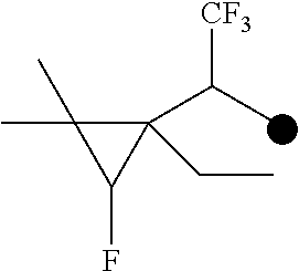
C1(C(C)[CF3])(CC)C(C)(C)C1F
